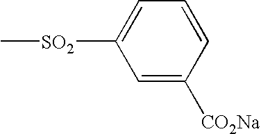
C1([SO2]C)=CC=CC([CO2Na])=C1
